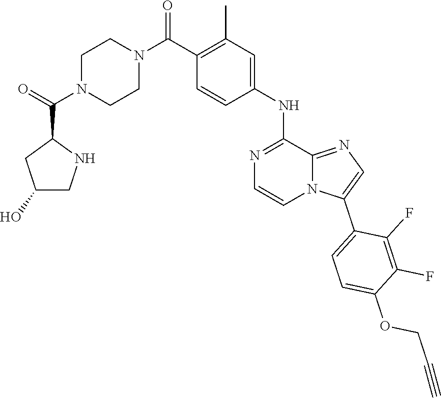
C1N(C(=O)C2CC(O)CN2)CCN(C(C2=C(C)C=C(NC3=NC=CN4C3=NC=C4C3=CC=C(OCC#C)C(F)=C3F)C=C2)=O)C1
